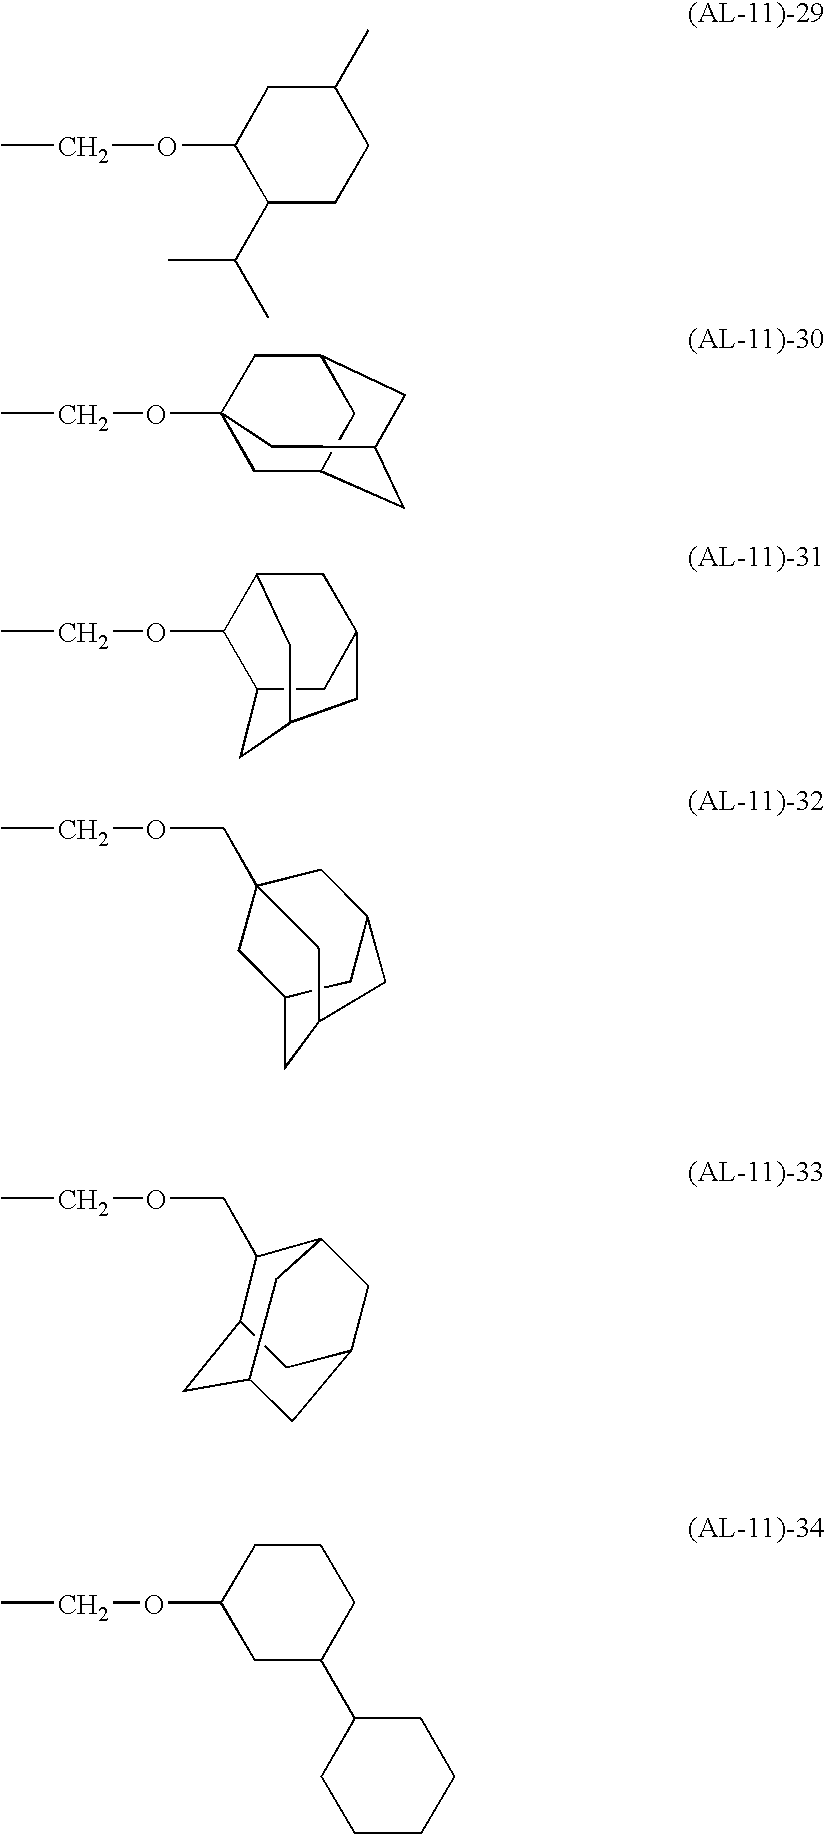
C1(C(C)C)CCC(C)CC1OCC.CCOC12CC3CC(CC(C1)C3)C2.CCOC1C2CC3CC1CC(C2)C3.CCOCC12CC3CC(C1)CC(C3)C2.CCOCC1C2CC3CC(CC1C3)C2.CCOC1CC(C2CCCCC2)CCC1
